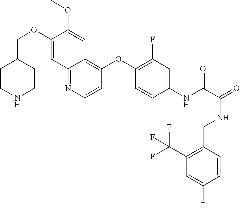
C1CNCCC1COC1=CC2=NC=CC(OC3=C(F)C=C(NC(=O)C(NCC4=C(C(F)(F)F)C=C(F)C=C4)=O)C=C3)=C2C=C1OC
